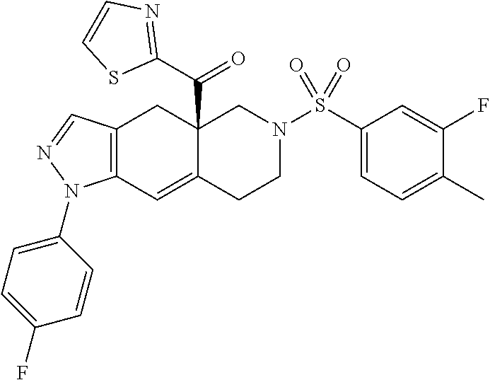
C12=C(C=C3C(C(C4=NC=CS4)=O)(C1)CN(S(C1=CC=C(C)C(F)=C1)(=O)=O)CC3)N(C1=CC=C(F)C=C1)N=C2
